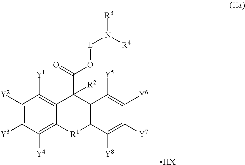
C12=C([Y1])C([Y2])=C([Y3])C([Y4])=C1[R1]C1=C(C2(C(=O)O[L]N([R3])[R4])[R2])C([Y5])=C([Y6])C([Y7])=C1[Y8].[HX]
